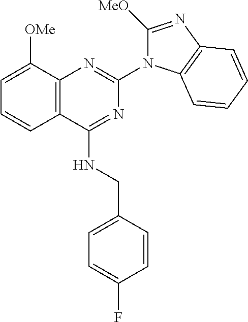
C12=C(C([OMe])=CC=C1)N=C(N1C([MeO])=NC3=C1C=CC=C3)N=C2NCC1=CC=C(F)C=C1
